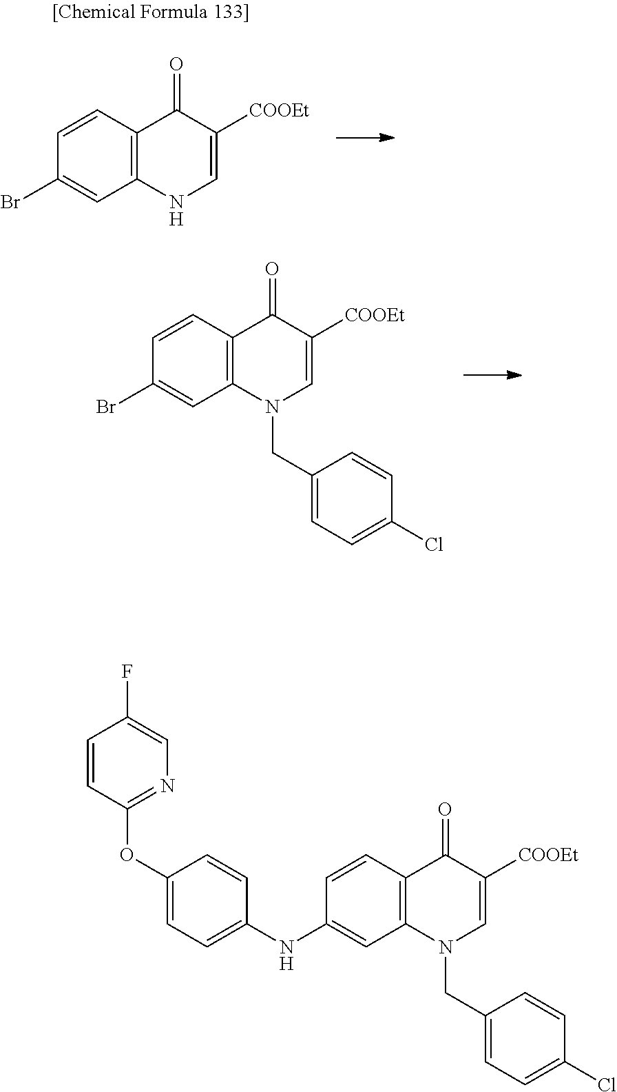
C12=C(NC=C([COOEt])C1=O)C=C(Br)C=C2.C(C1=CC=C(Cl)C=C1)N1C2=C(C(=O)C([COOEt])=C1)C=CC(Br)=C2.C12=C(N(CC3=CC=C(Cl)C=C3)C=C([COOEt])C1=O)C=C(NC1=CC=C(OC3=NC=C(F)C=C3)C=C1)C=C2
